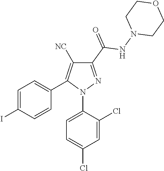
C1=C(I)C=CC(C2=C([NC])C(C(=O)NN3CCOCC3)=NN2C2=CC=C(Cl)C=C2Cl)=C1
